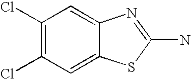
C1(Cl)=C(Cl)C=C2C(=C1)N=C(N)S2
